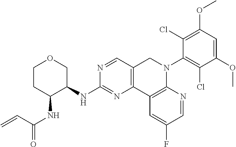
C1CC(NC(=O)C=C)C(NC2=NC3=C(C=N2)CN(C2=C(Cl)C(OC)=CC(OC)=C2Cl)C2=C3C=C(F)C=N2)CO1
